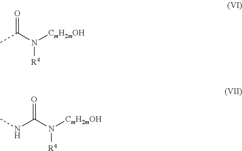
CC(N([CmH2mOH])[R4])=O.N(C(N([CmH2mOH])[R4])=O)C
